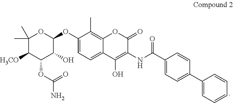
C1(OC2C(O)C(OC(N)=O)C([H3CO])C(C)(C)O2)=CC=C2C(=C1C)OC(=O)C(NC(=O)C1=CC=C(C3=CC=CC=C3)C=C1)=C2O
